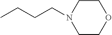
C1COCCN1CCCC
